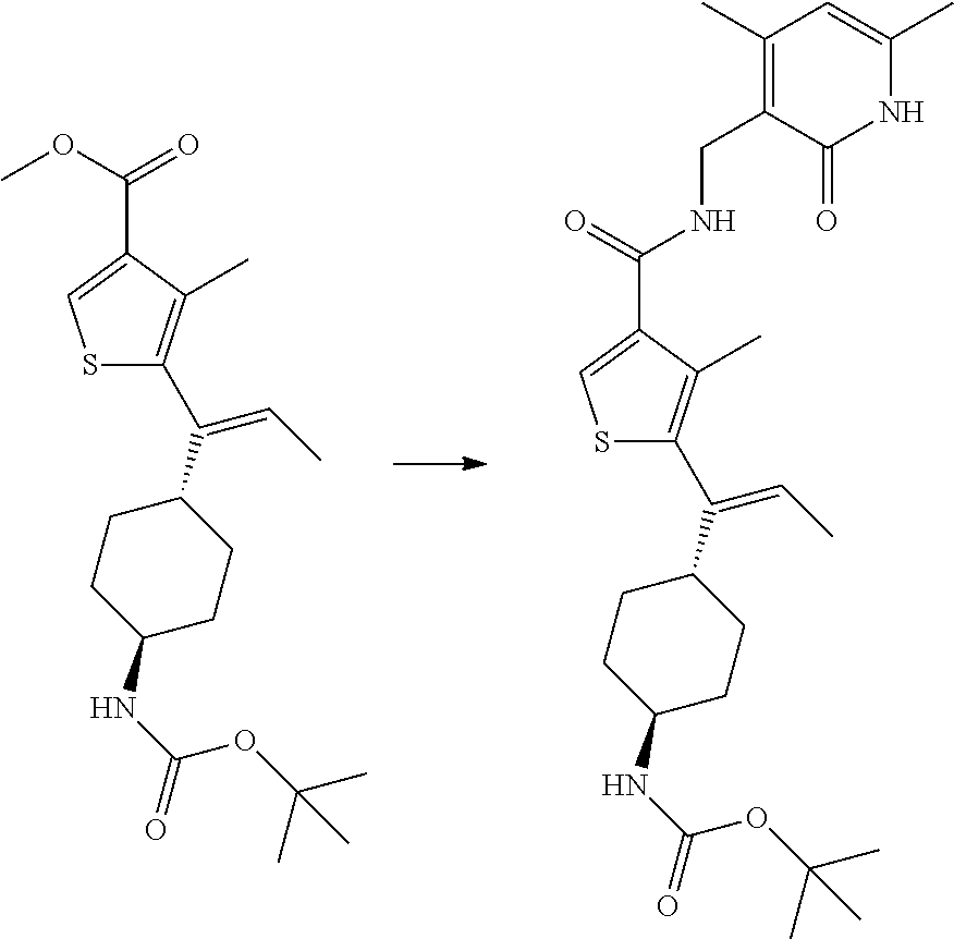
C1(NC(OC(C)(C)C)=O)CCC(C(=CC)C2=C(C)C(C(=O)OC)=CS2)CC1.C1(NC(OC(C)(C)C)=O)CCC(C(=CC)C2=C(C)C(C(NCC3=C(C)C=C(C)NC3=O)=O)=CS2)CC1
